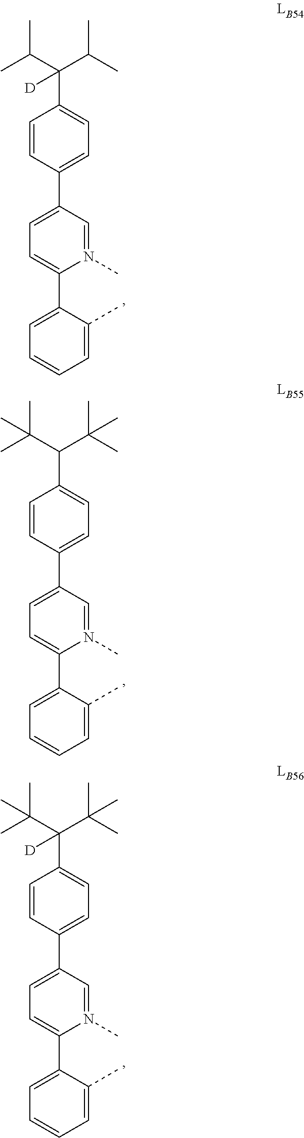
C1=CC(C2=CC=C(C3=CC=CC=C3C)N(C)=C2)=CC=C1C(C(C)C)(C(C)C)[D].C1=CC(C2=CC=C(C3=CC=CC=C3C)N(C)=C2)=CC=C1C(C(C)(C)C)C(C)(C)C.C1=CC(C2=CC=C(C3=CC=CC=C3C)N(C)=C2)=CC=C1C(C(C)(C)C)(C(C)(C)C)[D]
